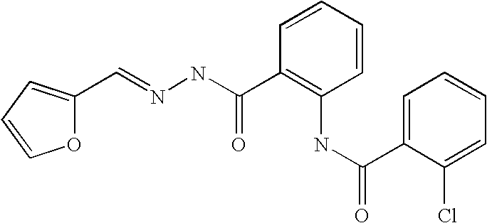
C1(C(NN=CC2=CC=CO2)=O)=C(NC(=O)C2=CC=CC=C2Cl)C=CC=C1
